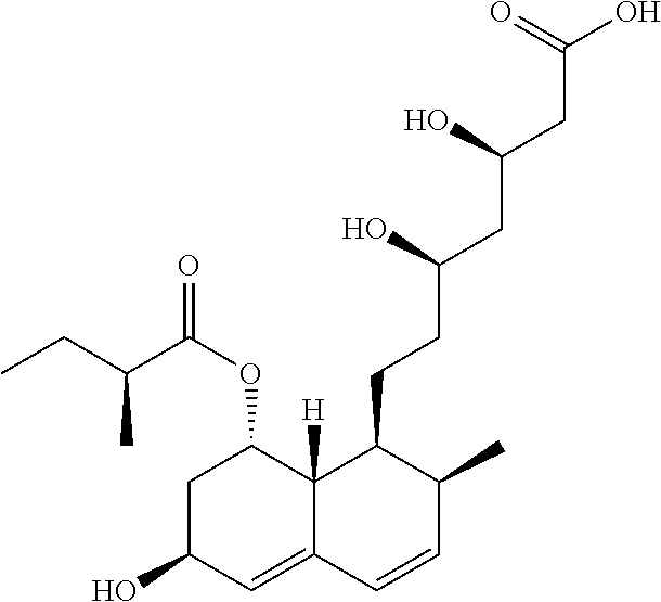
C1C(O)C=C2C([H])(C1OC(C(CC)C)=O)C(CCC(CC(CC(O)=O)O)O)C(C)C=C2
